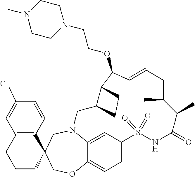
N12C3=CC(=CC=C3OCC3(C4=C(C=C(Cl)C=C4)CCC3)C1)S(=O)(=O)NC(=O)C(C)C(C)CC=CC(OCCN1CCN(C)CC1)C1C(C2)CC1
